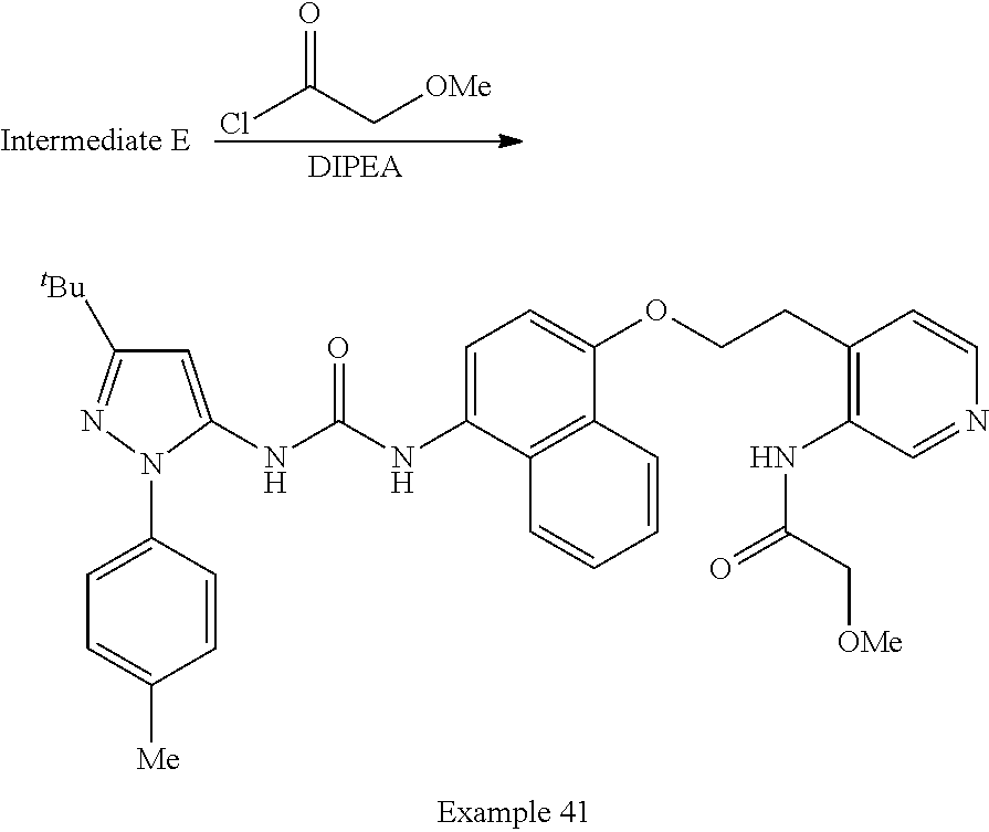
C1=C(N2C(NC(NC3=CC=C(OCCC4=C(NC(C[OMe])=O)C=NC=C4)C4=C3C=CC=C4)=O)=CC([tBu])=N2)C=CC([Me])=C1.ClC(C[OMe])=O
